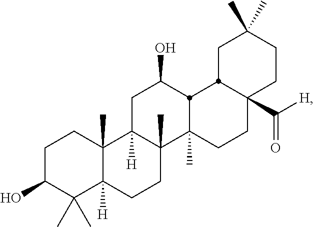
C1C(O)C(C)(C)C2([H])C(C)(C1)C1([H])C(C)(CC2)C2(C)CCC3(C([H])=O)CCC(C)(C)CC3C2C(O)C1
